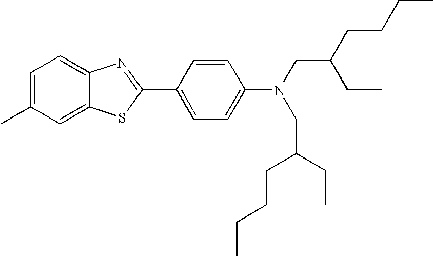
C1=C(C)C=C2C(=C1)N=C(C1=CC=C(N(CC(CCCC)CC)CC(CC)CCCC)C=C1)S2
